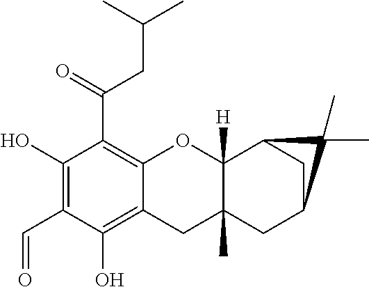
C12=C(C(=O)CC(C)C)C(O)=C(C=O)C(O)=C1CC1(C)C([H])(O2)C2CC(C1)C2(C)C
